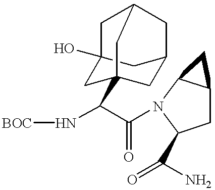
N(C(C(N1C2C(CC1C(=O)N)C2)=O)C12CC3CC(O)(C1)CC(C3)C2)[BOC]
